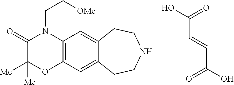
C12=C(C=C3C(=C1)CCNCC3)OC([Me])([Me])C(=O)N2CC[OMe].C(C(=O)O)=CC(=O)O
